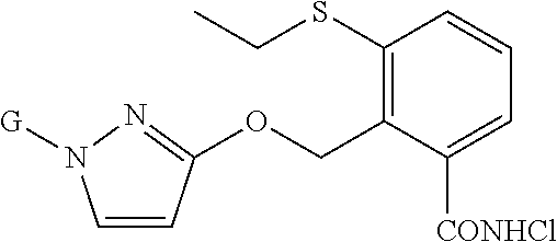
O(CC1=C(SCC)C=CC=C1[CONHCl])C1=NN([G])C=C1
